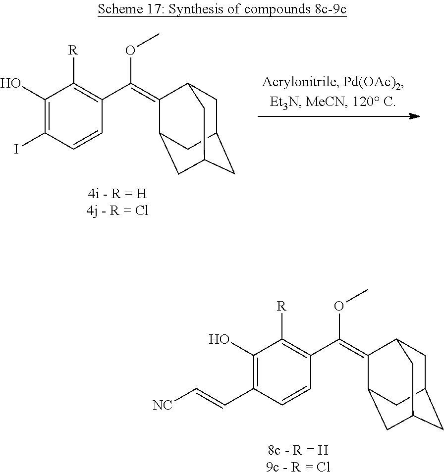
C1(O)=C(I)C=CC(C(OC)=C2C3CC4CC(CC2C4)C3)=C1[R].C1(O)=C(C=C[NC])C=CC(C(OC)=C2C3CC4CC(CC2C4)C3)=C1[R]
